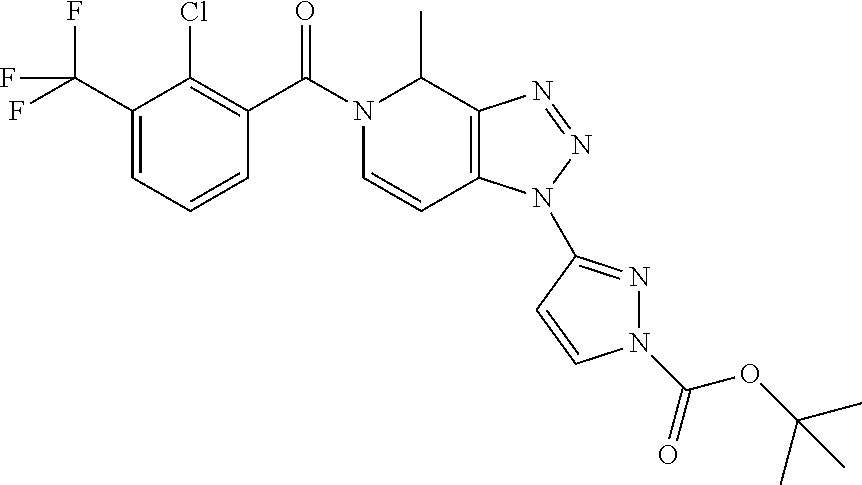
C12=C(C(C)N(C(C3=C(Cl)C(C(F)(F)F)=CC=C3)=O)C=C1)N=NN2C1=NN(C(=O)OC(C)(C)C)C=C1
